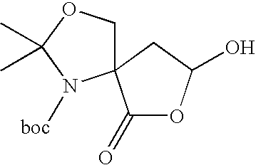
C1(=O)OC(O)CC12COC(C)(C)N2[boc]
